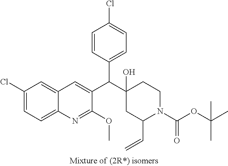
C1(Cl)=CC=C2C(=C1)C=C(C(C1(O)CC(C=C)N(C(=O)OC(C)(C)C)CC1)C1=CC=C(Cl)C=C1)C(OC)=N2
